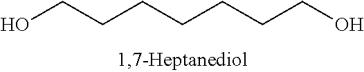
C(CCCCCO)CO
